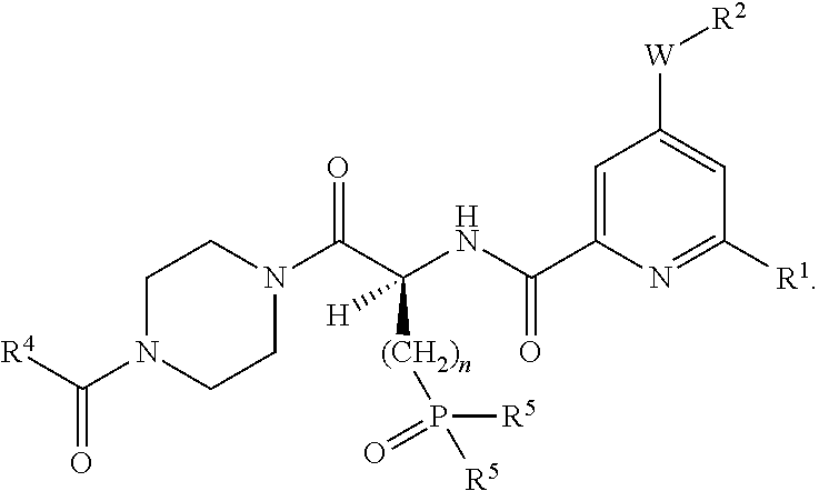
C1=C(C(NC(C(N2CCN(C([R4])=O)CC2)=O)([(CH2)n]P([R5])(=O)[R5])[H])=O)N=C([R1])C=C1[W][R2]
